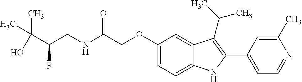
C(C(=O)NCC(C(C)(C)O)F)OC1=CC=C2C(=C1)C(C(C)C)=C(C1=CC=NC(C)=C1)N2
